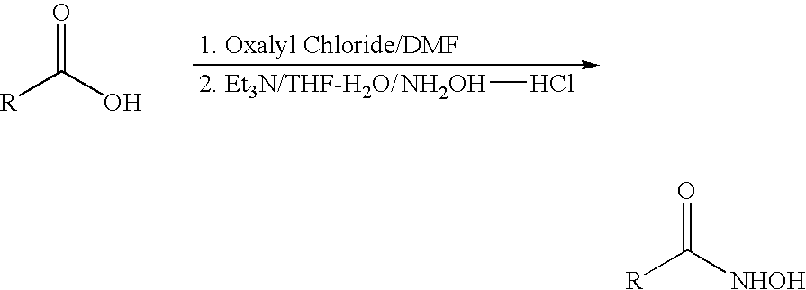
[R]C(O)=O.[NH2OH]Cl.[R]C([NHOH])=O
